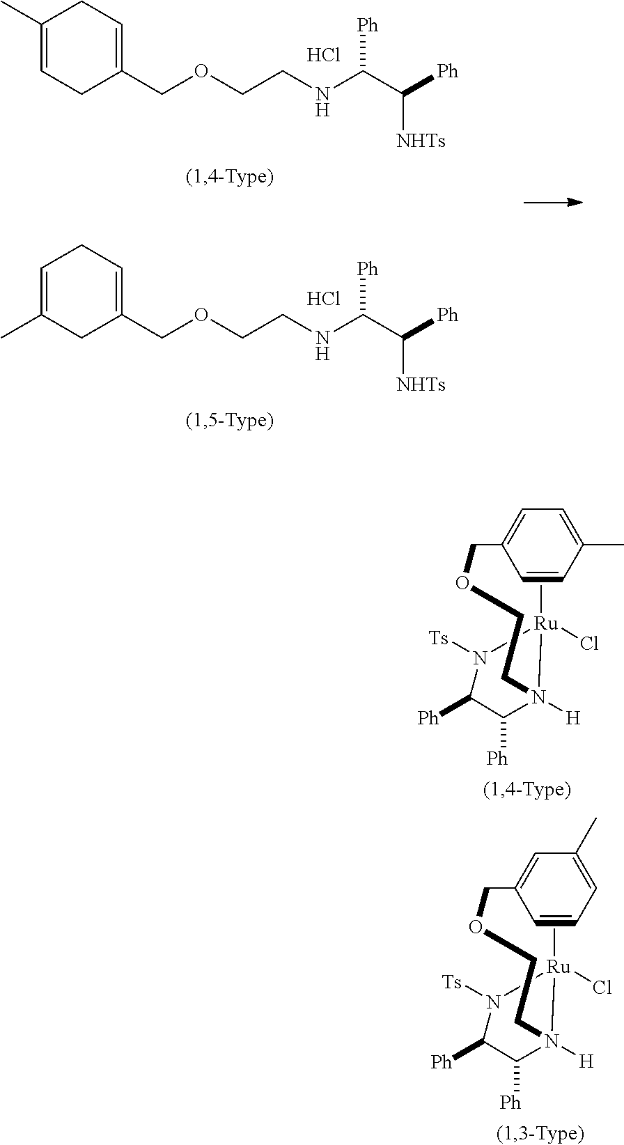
C1(C)=CCC(COCCNC(C([Ph])[NHTs])[Ph])=CC1.Cl.C1=C(C)CC(COCCNC(C([Ph])[NHTs])[Ph])=CC1.Cl.C[Ru]1(Cl)N([H])(CCOCC2=CC(C)=CC=C2)C([Ph])C([Ph])N1[Ts].C[Ru]1(Cl)N([H])(CCOCC2=CC=C(C)C=C2)C([Ph])C([Ph])N1[Ts]
